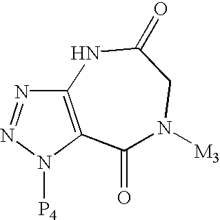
C12=C(N([P4])N=N1)C(=O)N([M3])CC(=O)N2
